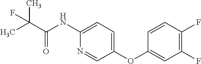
C(C(NC1=CC=C(OC2=CC(F)=C(F)C=C2)C=N1)=O)(C)(C)F
